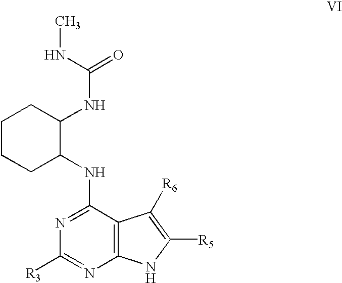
N(C1=NC([R3])=NC2=C1C([R6])=C([R5])N2)C1C(NC(NC)=O)CCCC1
